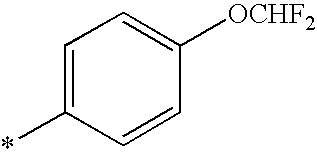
C1=C(*)C=CC([OCHF2])=C1
